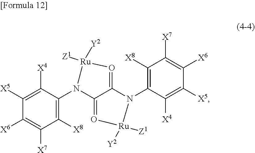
C1([X5])=C([X4])C(N2C3=O[Ru]([Z1])([Y2])N(C4=C([X8])C([X7])=C([X6])C([X5])=C4[X4])C3=O[Ru]2([Z1])[Y2])=C([X8])C([X7])=C1[X6]
